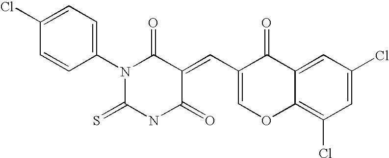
C1(N2C(=S)NC(=O)C(=CC3=COC4=C(Cl)C=C(Cl)C=C4C3=O)C2=O)=CC=C(Cl)C=C1
